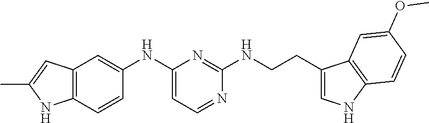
C12=C(C=CC(NC3=CC=NC(NCCC4=CNC5=C4C=C(OC)C=C5)=N3)=C1)NC(C)=C2
